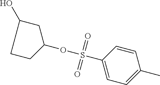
C1=CC(S(OC2CC(O)CC2)(=O)=O)=CC=C1C
